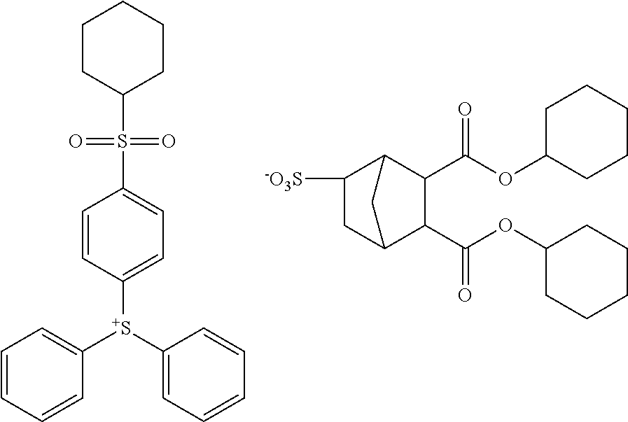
C1=CC=CC([S+](C2=CC=CC=C2)C2=CC=C(S(C3CCCCC3)(=O)=O)C=C2)=C1.C1(C(=O)OC2CCCCC2)C2C([-O3S])CC(C1C(=O)OC1CCCCC1)C2
